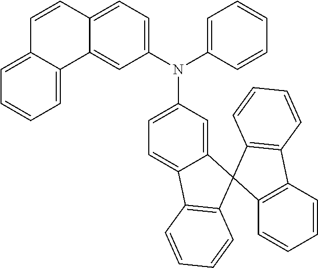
N(C1=CC=C2C(=C1)C1(C3=C2C=CC=C3)C2=C(C3=C1C=CC=C3)C=CC=C2)(C1=CC=C2C(=C1)C1=CC=CC=C1C=C2)C1=CC=CC=C1
